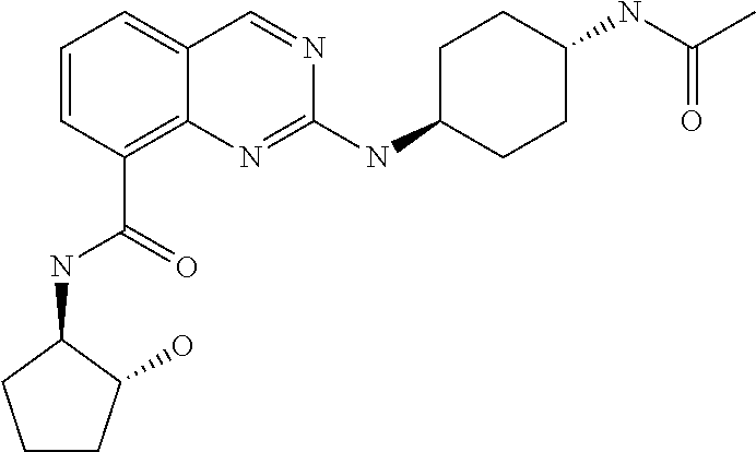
C1=CC=C2C(=C1C(=O)NC1C(O)CCC1)N=C(NC1CCC(NC(C)=O)CC1)N=C2
